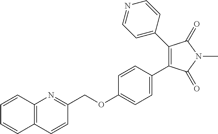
C1(C2=CC=C(OCC3=NC4=C(C=C3)C=CC=C4)C=C2)=C(C2=CC=NC=C2)C(=O)N(C)C1=O
